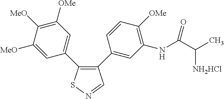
C1(C2=CC(NC(C(C)[NH2HCl])=O)=C([OMe])C=C2)=C(C2=CC([OMe])=C([MeO])C([MeO])=C2)SN=C1
